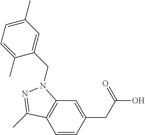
C1=CC(CC(O)=O)=CC2=C1C(C)=NN2CC1=CC(C)=CC=C1C
